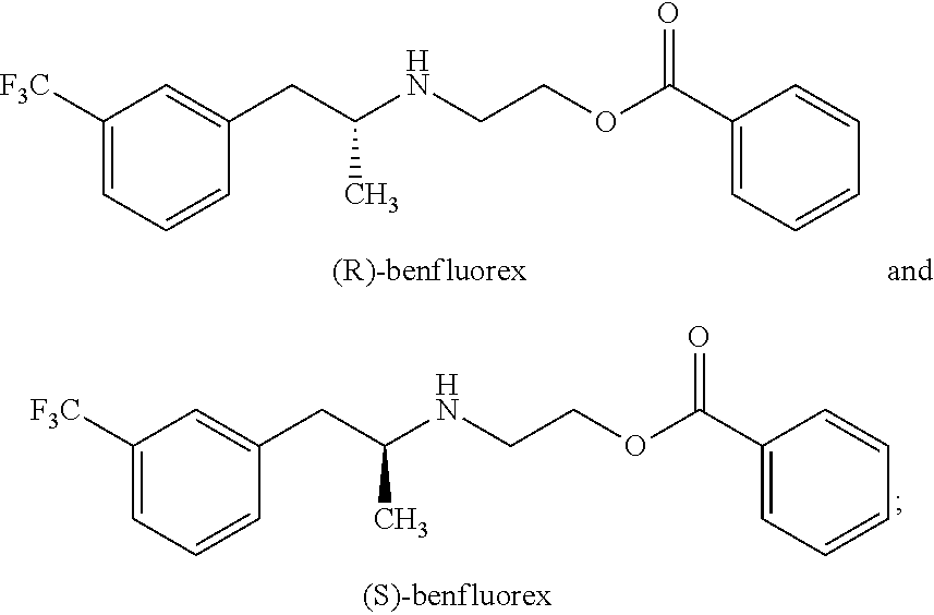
C1([F3C])=CC=CC(CC(NCCOC(C2=CC=CC=C2)=O)C)=C1.C1([F3C])=CC=CC(CC(NCCOC(C2=CC=CC=C2)=O)C)=C1
